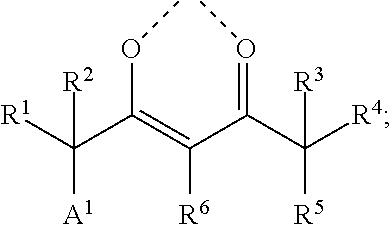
[R1]C(C(=C(C(C([R5])([R4])[R3])=OC)[R6])OC)([R2])[A1]
